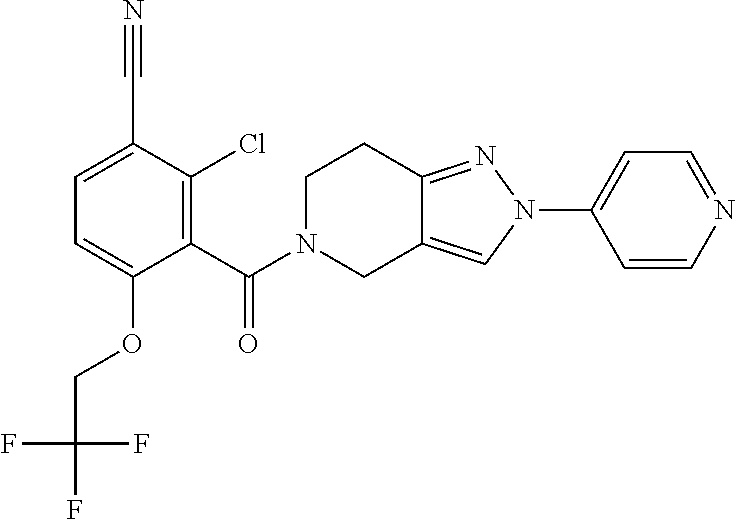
C1(C#N)=CC=C(OCC(F)(F)F)C(C(=O)N2CCC3=NN(C4=CC=NC=C4)C=C3C2)=C1Cl
